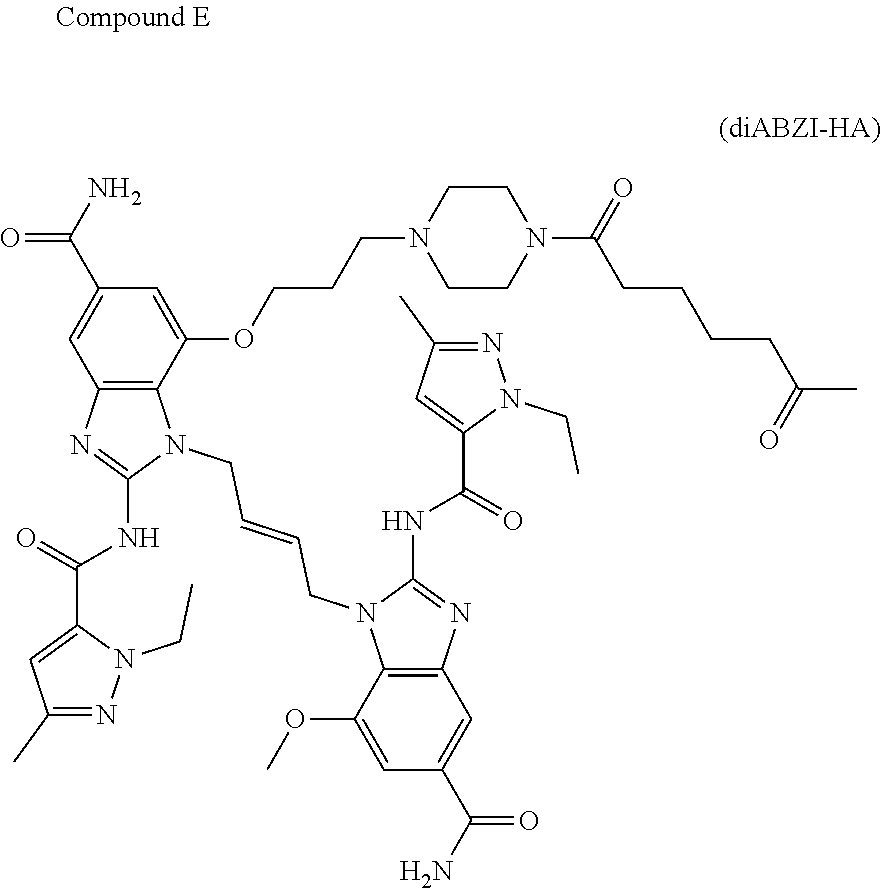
C1=C(C(N)=O)C=C(OCCCN2CCN(C(=O)CCCCC(C)=O)CC2)C2=C1N=C(NC(C1=CC(C)=NN1CC)=O)N2CC=CCN1C2=C(N=C1NC(C1=CC(C)=NN1CC)=O)C=C(C(N)=O)C=C2OC
